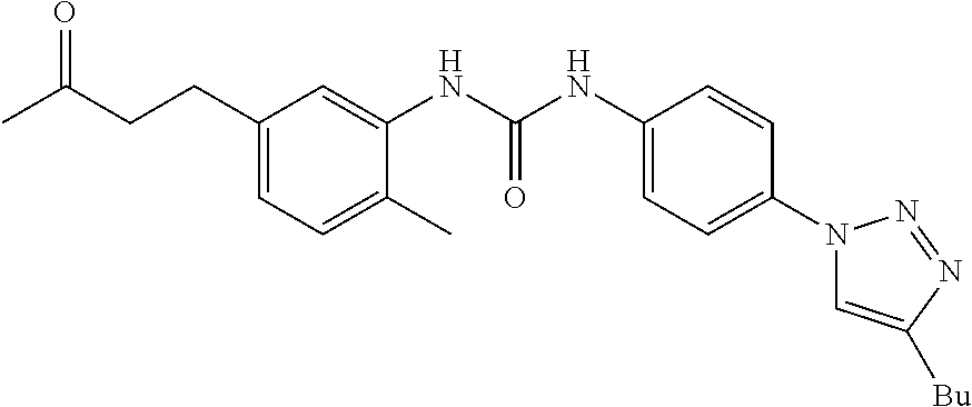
C1(CCC(C)=O)=CC=C(C)C(NC(NC2=CC=C(N3C=C([Bu])N=N3)C=C2)=O)=C1
